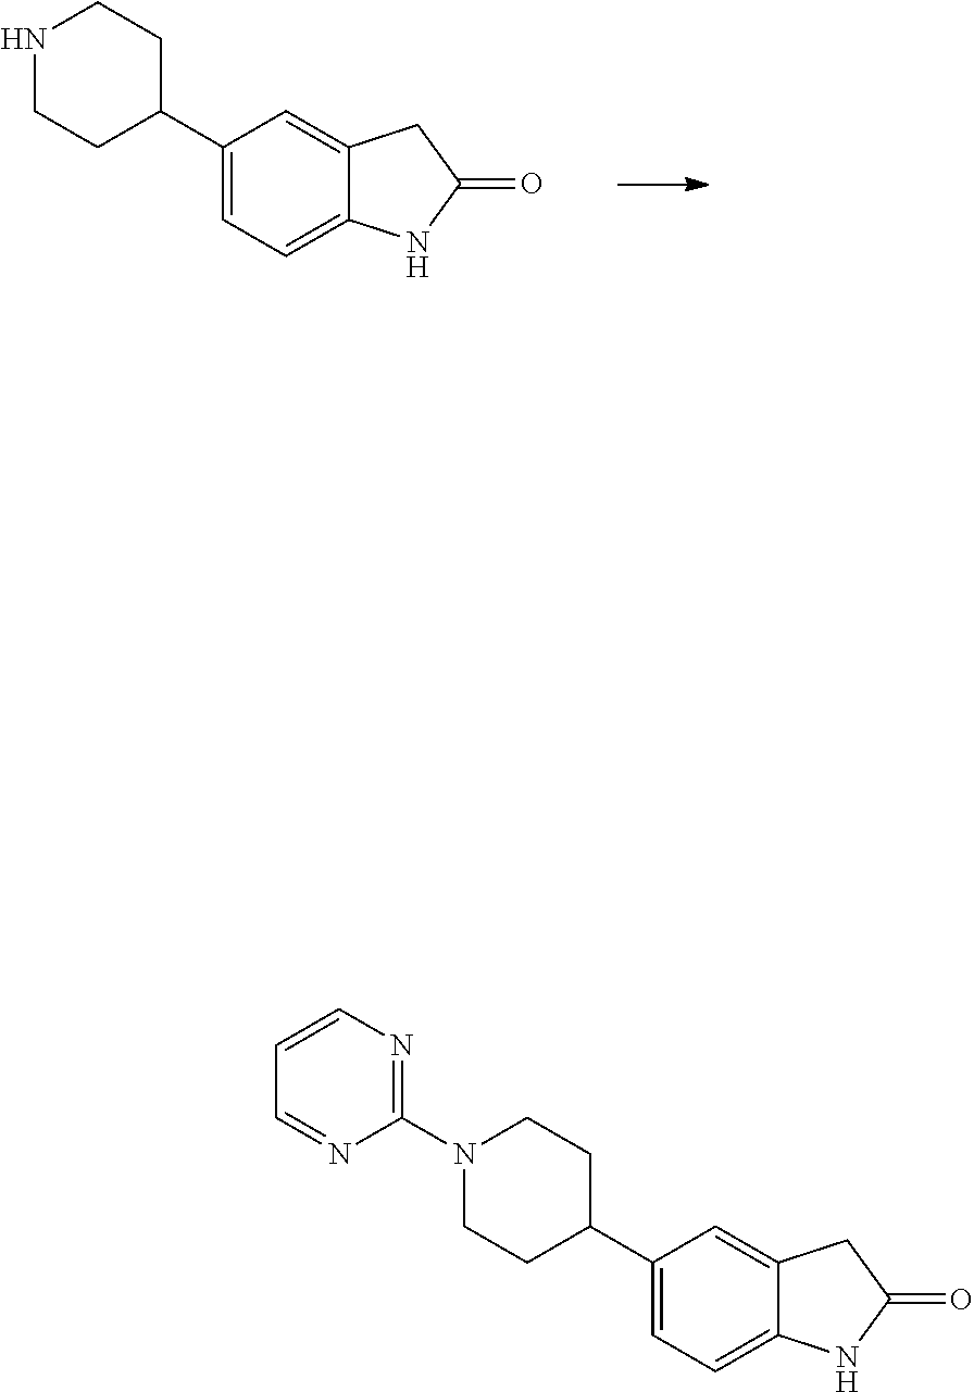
N1CCC(C2=CC=C3C(=C2)CC(=O)N3)CC1.N1(C2=NC=CC=N2)CCC(C2=CC=C3C(=C2)CC(=O)N3)CC1
